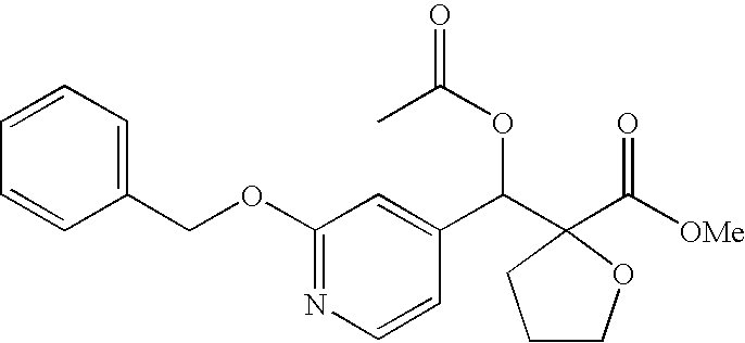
C1=CC=C(COC2=NC=CC(C(C3(C([OMe])=O)CCCO3)OC(C)=O)=C2)C=C1
